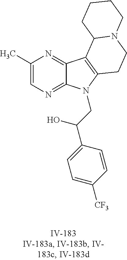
C1(C)=CN=C2C(=N1)C1=C(N2CC(C2=CC=C([CF3])C=C2)O)CCN2C1CCCC2
